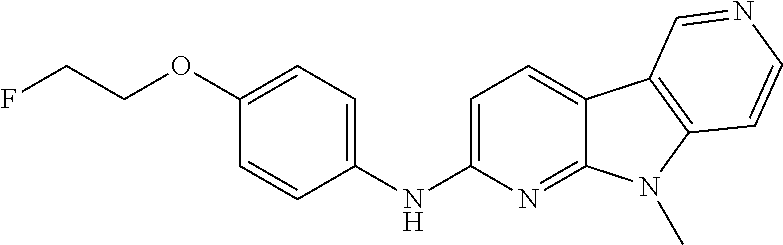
C1(NC2=CC=C3C(=N2)N(C)C2=C3C=NC=C2)=CC=C(OCCF)C=C1
